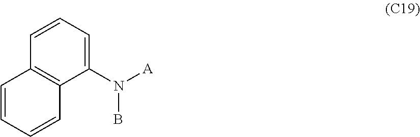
C12=C(C(N([A])B)=CC=C1)C=CC=C2
